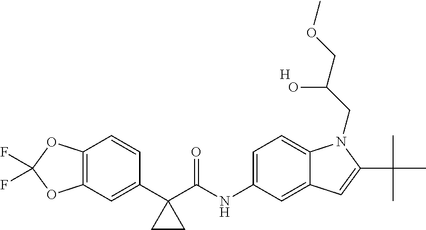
C1(C2(C(NC3=CC=C4C(=C3)C=C(C(C)(C)C)N4CC(COC)O)=O)CC2)=CC2=C(C=C1)OC(F)(F)O2.[H]
